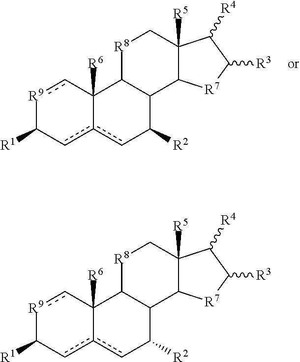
[R9]1cC2([R6])c(cC1[R1])cC([R2])C1C2[R8]CC2([R5])C1[R7]C([R3])C2[R4].[R9]1cC2([R6])c(cC1[R1])cC([R2])C1C2[R8]CC2([R5])C1[R7]C([R3])C2[R4]
